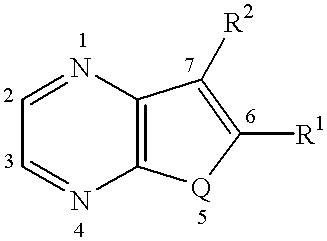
C1=NC2=C(N=C1)[Q]C([R1])=C2[R2]
